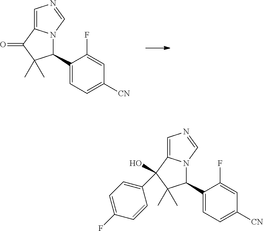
C1(C2N3C(=CN=C3)C(=O)C2(C)C)=CC=C([CN])C=C1F.C1(C2N3C(=CN=C3)C(O)(C3=CC=C(F)C=C3)C2(C)C)=CC=C([CN])C=C1F
